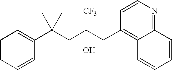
C1=CC=CC(C(CC(CC2=C3C(=NC=C2)C=CC=C3)([CF3])O)(C)C)=C1
